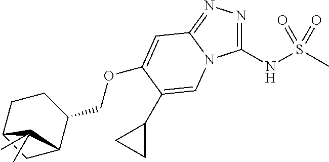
C1(NS(C)(=O)=O)=NN=C2N1C=C(C1CC1)C(OCC1CCC3CC1C3(C)C)=C2
